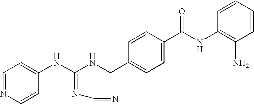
C(NCC1=CC=C(C(NC2=C(N)C=CC=C2)=O)C=C1)(NC1=CC=NC=C1)=NC#N
